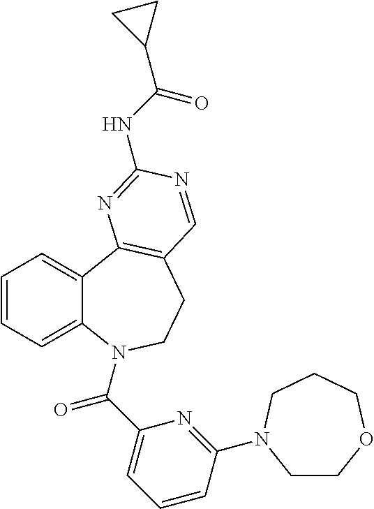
C1=CC=C2C(=C1)C1=C(CCN2C(C2=CC=CC(N3CCOCCC3)=N2)=O)C=NC(NC(=O)C2CC2)=N1
